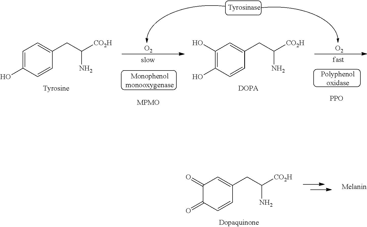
C1(=O)C(=O)C=CC(CC([CO2H])N)=C1.C1=C(O)C=CC(CC([CO2H])N)=C1.C1(O)=C(O)C=CC(CC([CO2H])N)=C1.[O2].[O2].[PPO]
